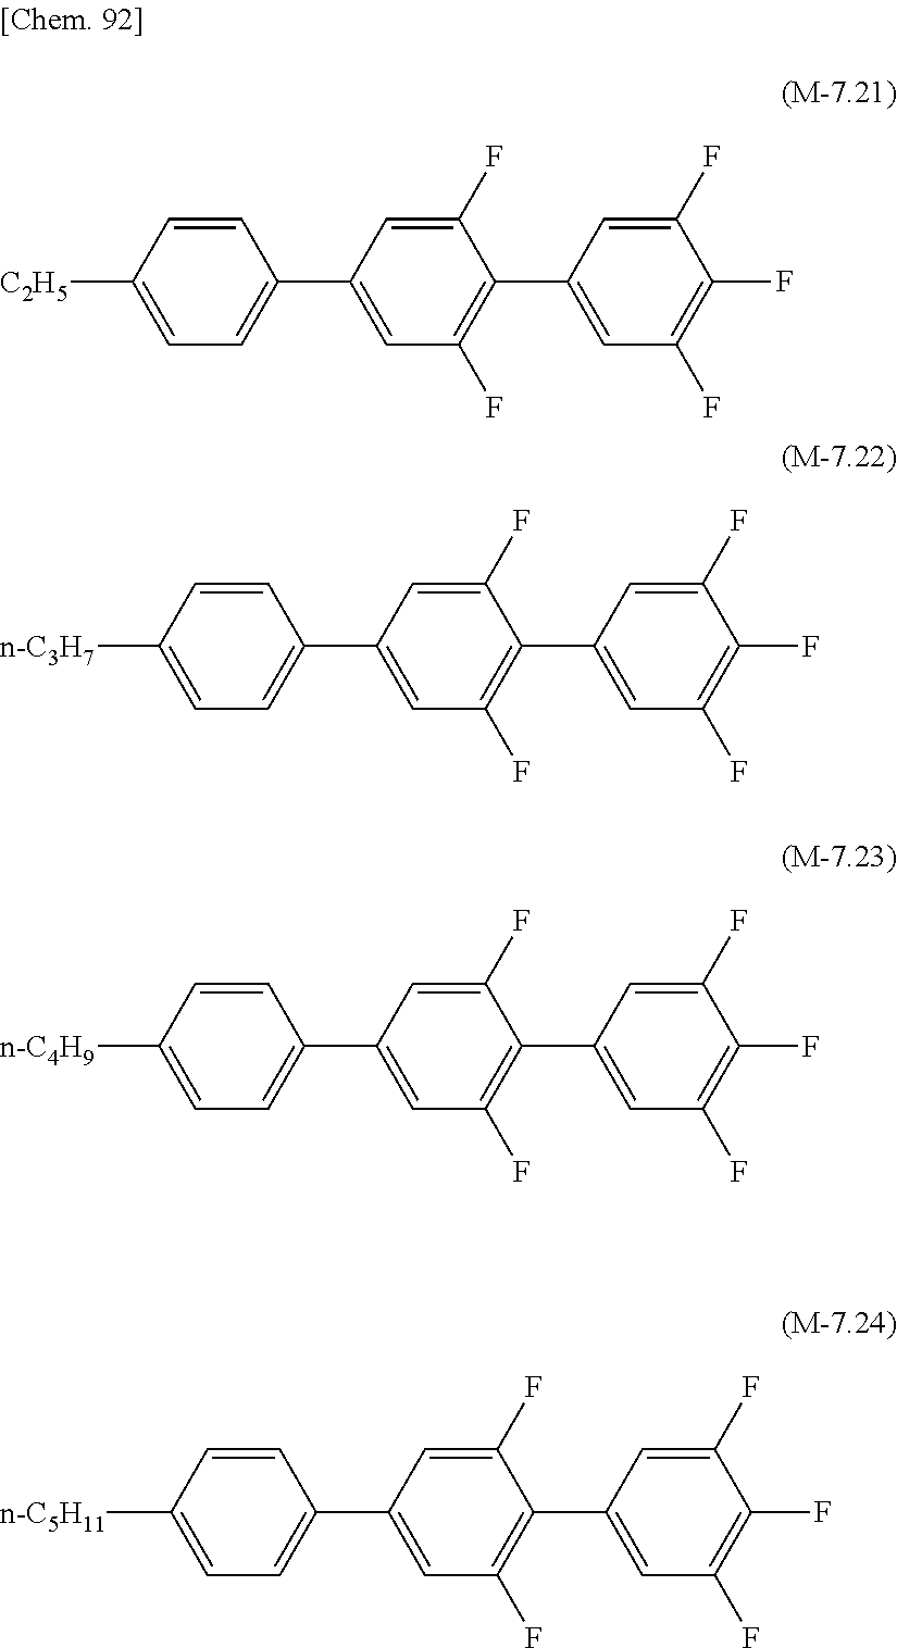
[C2H5]C1=CC=C(C2=CC(F)=C(C3=CC(F)=C(F)C(F)=C3)C(F)=C2)C=C1.[n-C3H7]C1=CC=C(C2=CC(F)=C(C3=CC(F)=C(F)C(F)=C3)C(F)=C2)C=C1.[n-C4H9]C1=CC=C(C2=CC(F)=C(C3=CC(F)=C(F)C(F)=C3)C(F)=C2)C=C1.[n-C5H11]C1=CC=C(C2=CC(F)=C(C3=CC(F)=C(F)C(F)=C3)C(F)=C2)C=C1
